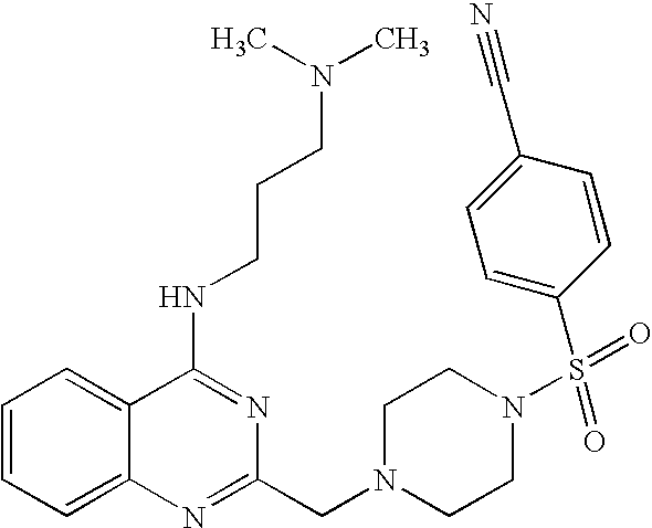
C1=CC=C2C(=C1)C(NCCCN(C)C)=NC(CN1CCN(S(C3=CC=C(C#N)C=C3)(=O)=O)CC1)=N2
